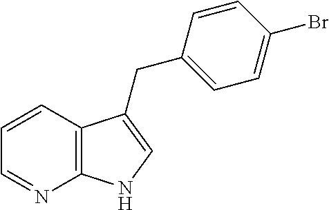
C12=C(C=CC=N1)C(CC1=CC=C(Br)C=C1)=CN2
